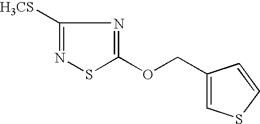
[H3CS]C1=NSC(OCC2=CSC=C2)=N1
